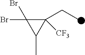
C1(Br)(Br)C(CC)([CF3])C1C
